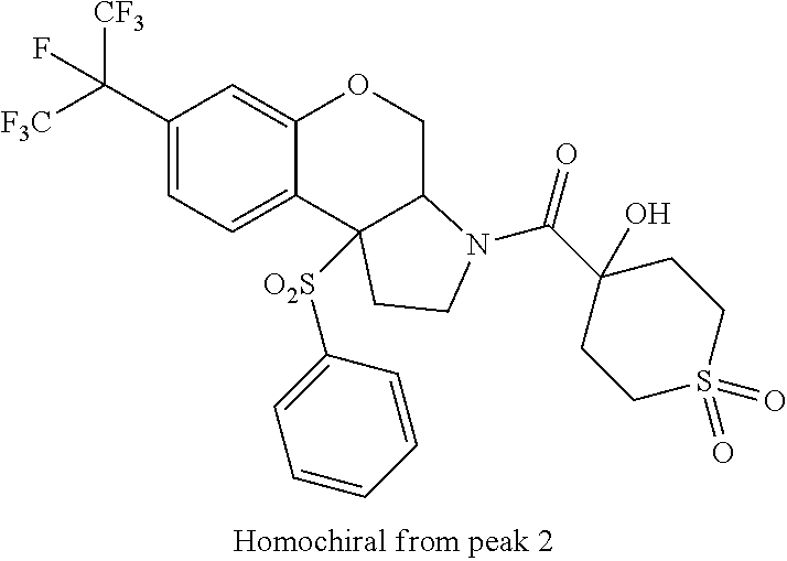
C1(C([CF3])([F3C])F)=CC=C2C(=C1)OCC1C2([O2S]C2=CC=CC=C2)CCN1C(C1(O)CCS(=O)(=O)CC1)=O
